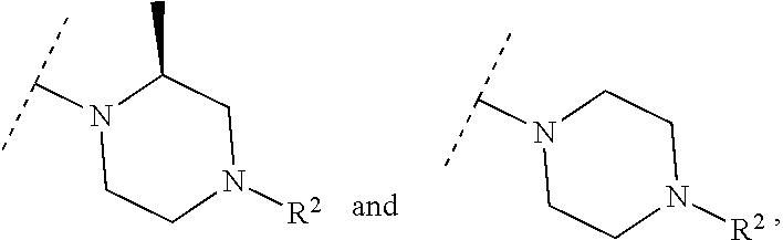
C1CN([R2])CC(C)N1C(C)C.C1CN([R2])CCN1C(C)C
